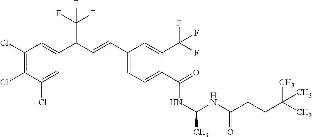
C1(Cl)=C(Cl)C(Cl)=CC(C(C=CC2=CC=C(C(=O)NC(C)NC(CCC(C)(C)C)=O)C(C(F)(F)F)=C2)C(F)(F)F)=C1
